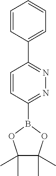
C1=CC(B2OC(C)(C)C(C)(C)O2)=NN=C1C1=CC=CC=C1
